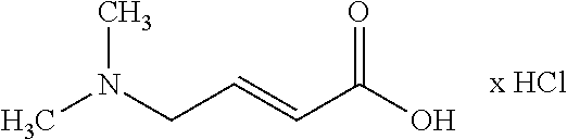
CN(CC=CC(O)=O)C
